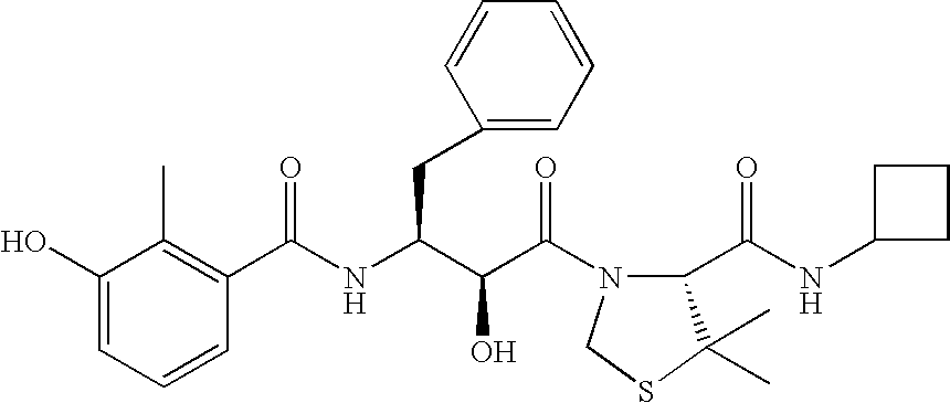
C1(O)=CC=CC(C(NC(C(C(=O)N2C(C(NC3CCC3)=O)C(C)(C)SC2)O)CC2=CC=CC=C2)=O)=C1C
